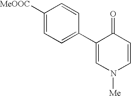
C1([MeOOC])=CC=C(C2=CN([Me])C=CC2=O)C=C1
